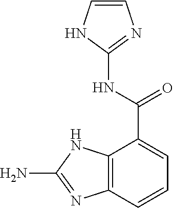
C1=C(C(NC2=NC=CN2)=O)C2=C(C=C1)N=C(N)N2
